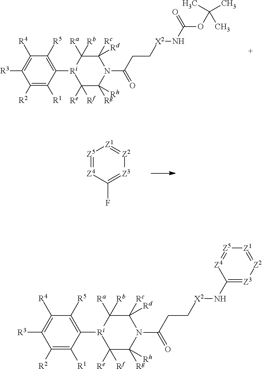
C1([R2])=C([R1])C([Ri]2C([Re])([Rf])C([Rh])([Rg])N(C(CC[X2]NC(=O)OC(C)(C)C)=O)C([Rc])([Rd])C2([Ra])[Rb])=C([R5])C([R4])=C1[R3].[Z5]1=[Z4]C(F)=[Z3][Z2]=[Z1]1.C1([R2])=C([R1])C([Ri]2C([Re])([Rf])C([Rh])([Rg])N(C(CC[X2]NC3=[Z3][Z2]=[Z1][Z5]=[Z4]3)=O)C([Rc])([Rd])C2([Ra])[Rb])=C([R5])C([R4])=C1[R3]
